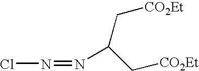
C(C[CO2Et])(C[CO2Et])N=NCl
